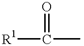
[R1]C(=O)C
